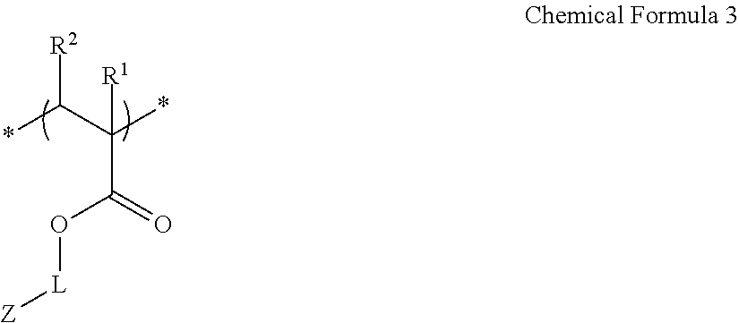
*C(C(*)(C(=O)O[L][Z])[R1])[R2]
